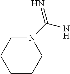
N1(C(N)=N)CCCCC1
